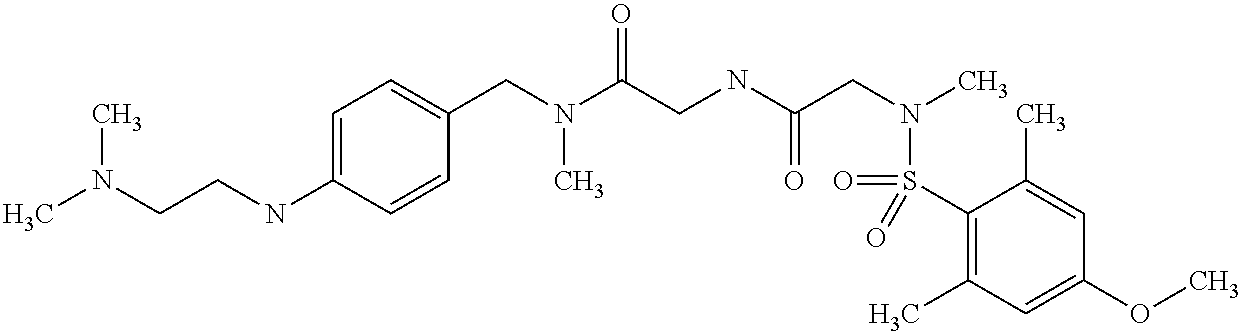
C(N(C(CNC(CN(C)S(=O)(C1=C(C)C=C(OC)C=C1C)=O)=O)=O)C)C1=CC=C(NCCN(C)C)C=C1
